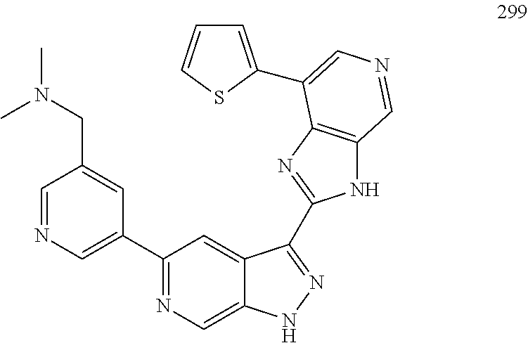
C1(CN(C)C)=CC(C2=NC=C3C(=C2)C(C2=NC4=C(N2)C=NC=C4C2=CC=CS2)=NN3)=CN=C1
